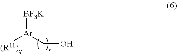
[BF3K][Ar](CO)[(R11)q]
